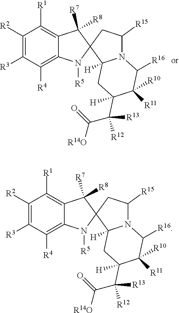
C1([R2])=C([R3])C([R4])=C2C(=C1[R1])C([R7])([R8])C1(N2[R5])C2([H])N(C([R15])C1)C([R16])C([R10])([R11])C(C([R13])([R12])C([R14O])=O)([H])C2.C1([R2])=C([R3])C([R4])=C2C(=C1[R1])C([R7])([R8])C1(N2[R5])C2([H])N(C([R15])C1)C([R16])C([R10])([R11])C(C([R13])([R12])C([R14O])=O)([H])C2
